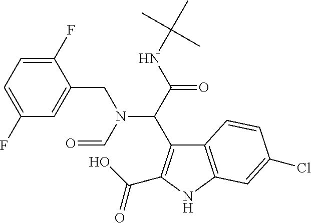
N(CC1=CC(F)=CC=C1F)(C=O)C(C(=O)NC(C)(C)C)C1=C(C(O)=O)NC2=C1C=CC(Cl)=C2
